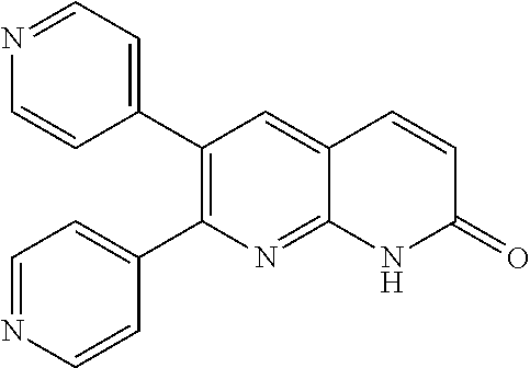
N1=CC=C(C2=C(C3=CC=NC=C3)N=C3C(=C2)C=CC(=O)N3)C=C1
